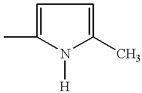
C1(C)=CC=C(C)N1[H]
